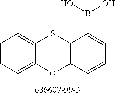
C1=CC=C2C(=C1)SC1=C(O2)C=CC=C1B(O)O
